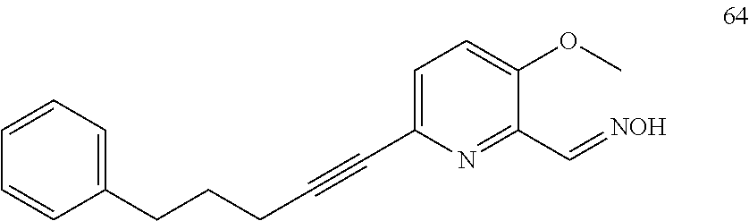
C1=CC(CCCC#CC2=CC=C(OC)C(C=[NOH])=N2)=CC=C1
